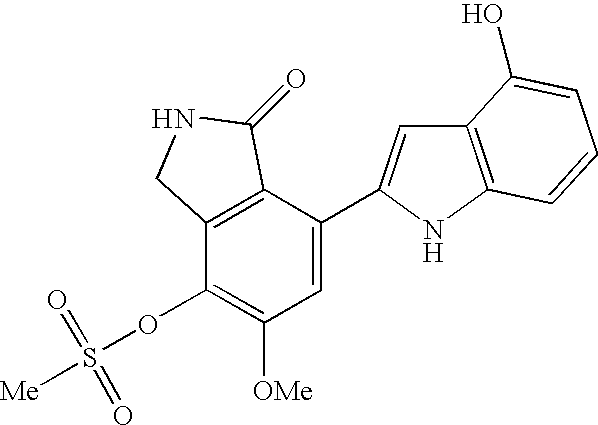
C12=C(C(C3=CC4=C(N3)C=CC=C4O)=CC([OMe])=C1OS(=O)(=O)[Me])C(=O)NC2
